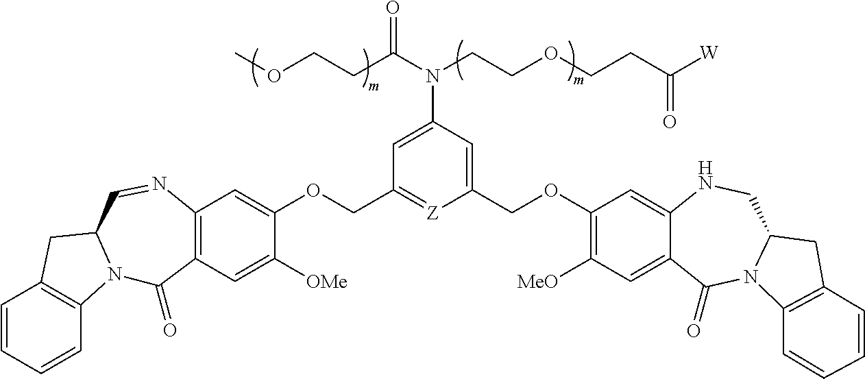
C1=CC=CC2=C1CC1N2C(=O)C2=C(N=C1)C=C(OCC1=[Z]C(COC3=C([MeO])C=C4C(=C3)NCC3N(C4=O)C4=C(C3)C=CC=C4)=CC(N(C(CCOC)=O)CCOCCC([W])=O)=C1)C([OMe])=C2
